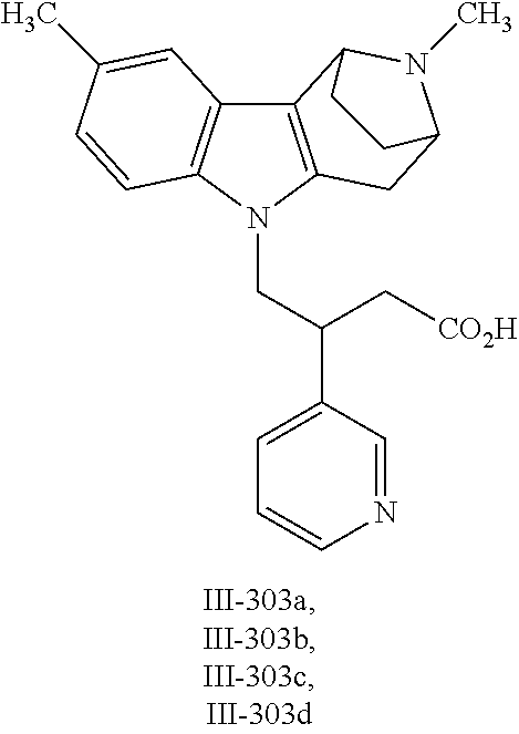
C12=C(N(CC(C3=CC=CN=C3)C[CO2H])C3=C1C=C(C)C=C3)CC1N(C)C2CC1
